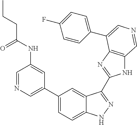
C1(C2=CN=CC(NC(=O)CCC)=C2)=CC=C2C(=C1)C(C1=NC3=C(N1)C=NC=C3C1=CC=C(F)C=C1)=NN2
